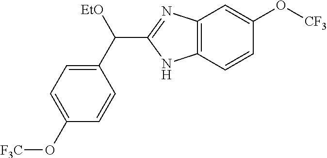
C12=C(C=CC(O[CF3])=C1)NC(C(C1=CC=C(O[F3C])C=C1)[EtO])=N2
